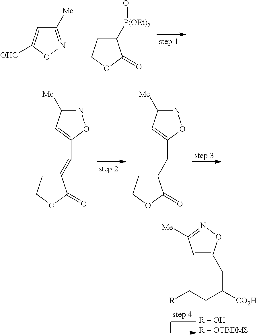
C1([Me])=NOC([OHC])=C1.C1([P(OEt)2]=O)CCOC1=O.C1(=CC2=CC([Me])=NO2)CCOC1=O.C1(CC2=CC([Me])=NO2)CCOC1=O.C1=C(CC([CO2H])CC[R])ON=C1[Me]
